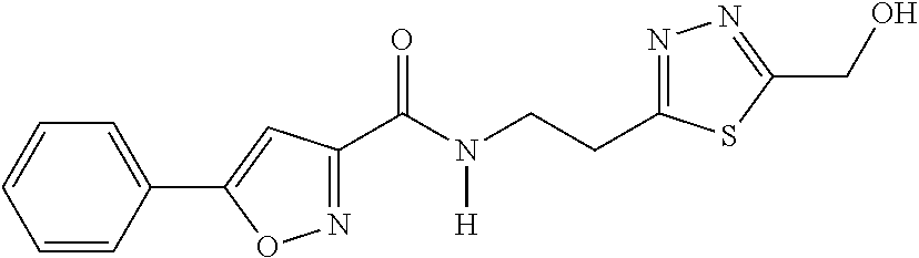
C1=CC(C2=CC(C(N(CCC3=NN=C(CO)S3)[H])=O)=NO2)=CC=C1
